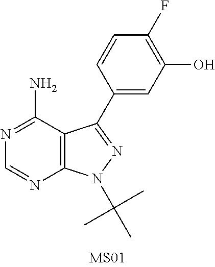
C12=C(C(N)=NC=N1)C(C1=CC(O)=C(F)C=C1)=NN2C(C)(C)C
